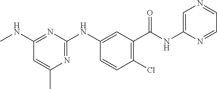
C1(C(NC2=CN=CC=N2)=O)=C(Cl)C=CC(NC2=NC(C)=CC(NC)=N2)=C1
